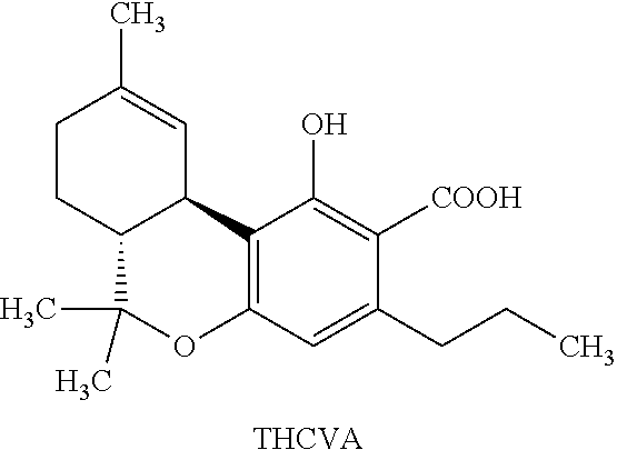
C1CC2C(C=C1C)C1=C(C=C(CCC)C([COOH])=C1O)OC2(C)C.[THCVA]
